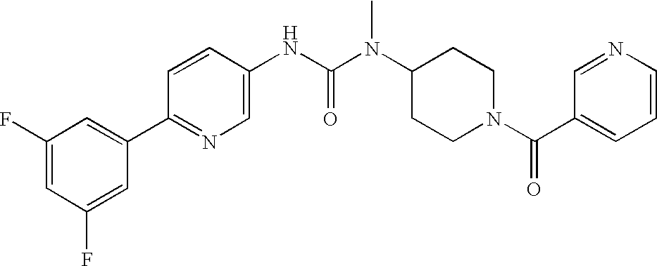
C1(F)=CC(F)=CC(C2=NC=C(NC(N(C3CCN(C(=O)C4=CC=CN=C4)CC3)C)=O)C=C2)=C1
